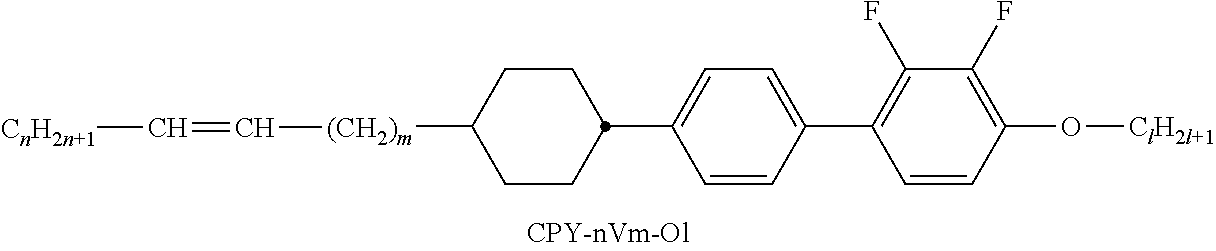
C1(C2CCC([(CH2)m]C=C[CnH2n+1])CC2)=CC=C(C2=C(F)C(F)=C(O[ClH2l+1])C=C2)C=C1
